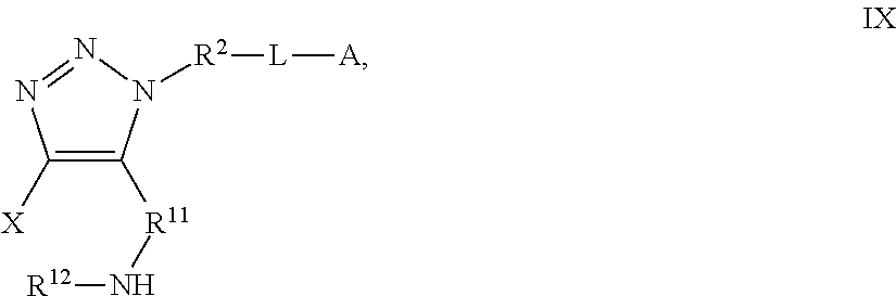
C1([X])=C([R11]N[R12])N([R2][L][A])N=N1
